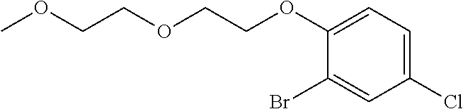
COCCOCCOC1=CC=C(Cl)C=C1Br
